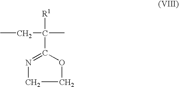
CCC([R1])(C)C1=NCCO1
